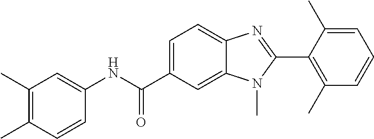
C1(C)=C(C)C=CC(NC(C2=CC=C3C(=C2)N(C)C(C2=C(C)C=CC=C2C)=N3)=O)=C1
